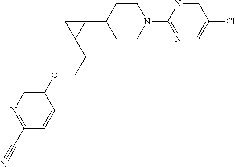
C1CN(C2=NC=C(Cl)C=N2)CCC1C1CC1CCOC1=CN=C(C#N)C=C1
